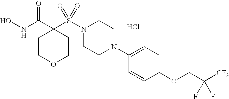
ONC(C1(S(N2CCN(C3=CC=C(OCC([CF3])(F)F)C=C3)CC2)(=O)=O)CCOCC1)=O.Cl
